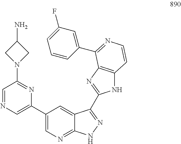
C1=NC=C(C2=CN=C3C(=C2)C(C2=NC4=C(N2)C=CN=C4C2=CC(F)=CC=C2)=NN3)N=C1N1CC(N)C1
